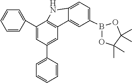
C1(C2=CC=CC=C2)=CC(C2=CC=CC=C2)=CC2=C1NC1=CC=C(B3OC(C)(C)C(C)(C)O3)C=C21
